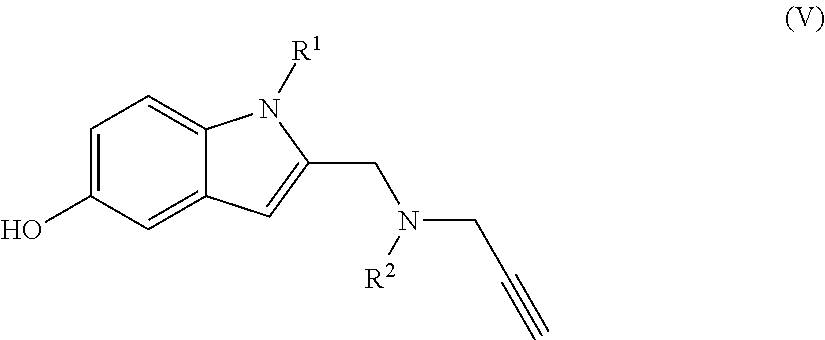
C1=C(O)C=C2C(=C1)N([R1])C(CN(CC#C)[R2])=C2
